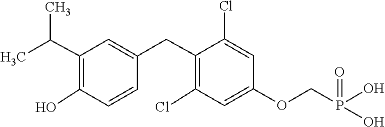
C1=C(OCP(O)(O)=O)C=C(Cl)C(CC2=CC(C(C)C)=C(O)C=C2)=C1Cl
